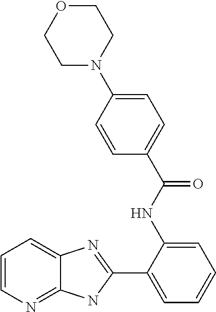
C1(C2=CC=CC=C2NC(C2=CC=C(N3CCOCC3)C=C2)=O)=NC2=CC=CN=C2N1
